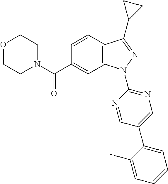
C12=C(N(C3=NC=C(C4=CC=CC=C4F)C=N3)N=C1C1CC1)C=C(C(N1CCOCC1)=O)C=C2
